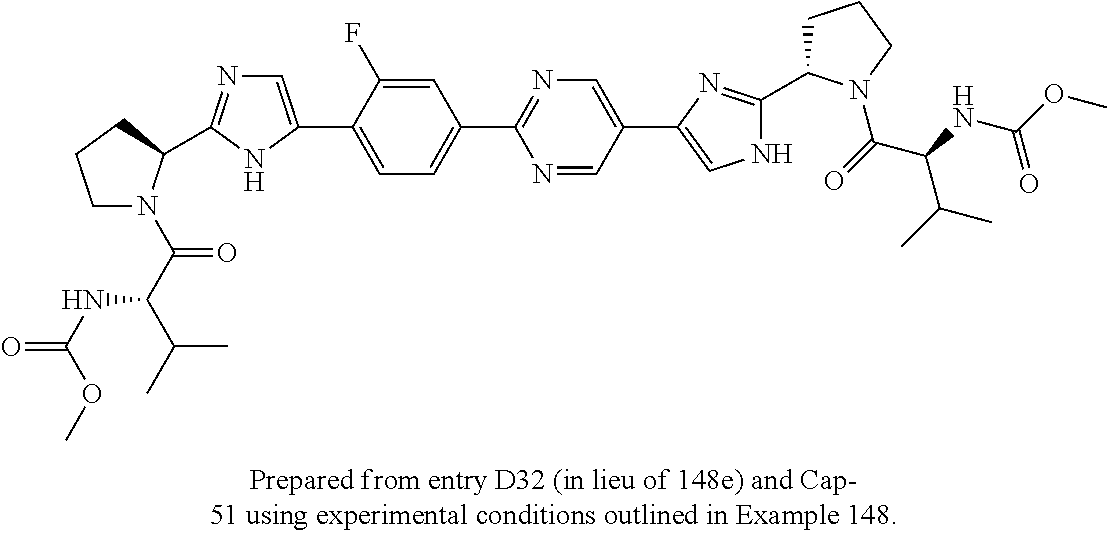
C1N(C(C(C(C)C)NC(OC)=O)=O)C(C2=NC=C(C3=CC=C(C4=NC=C(C5=CNC(C6CCCN6C(C(C(C)C)NC(=O)OC)=O)=N5)C=N4)C=C3F)N2)CC1
